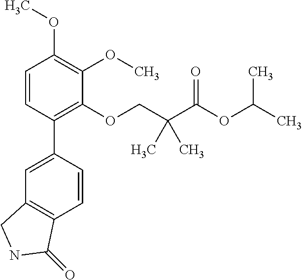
C1=CC(C2=CC3=C(C=C2)C(=O)NC3)=C(OCC(C(OC(C)C)=O)(C)C)C(OC)=C1OC
